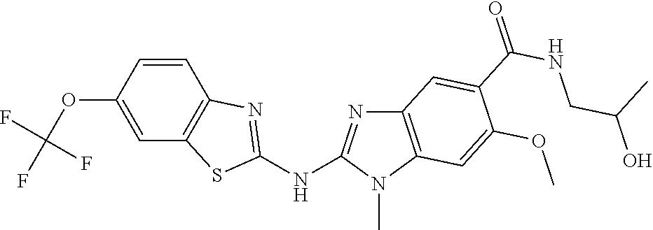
O(C1=CC2=C(C=C1)N=C(NC1=NC3=C(N1C)C=C(OC)C(C(NCC(O)C)=O)=C3)S2)C(F)(F)F
